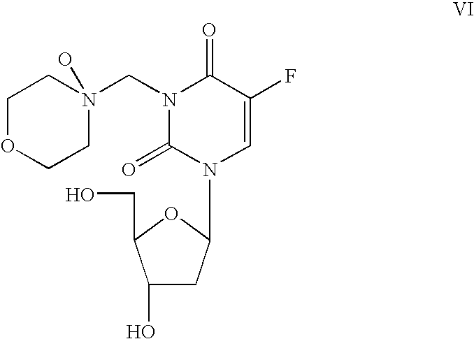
N1(CN2(O)CCOCC2)C(=O)N(C2CC(O)C(CO)O2)C=C(F)C1=O
